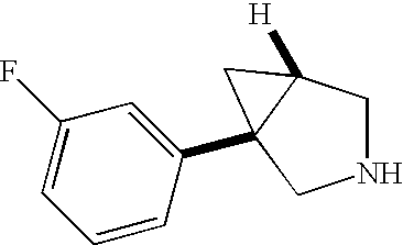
N1CC2([H])C(C3=CC(F)=CC=C3)(C1)C2
